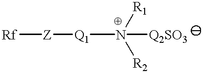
[Rf][Z][Q1]N([Q2SO3])([R1])[R2]
